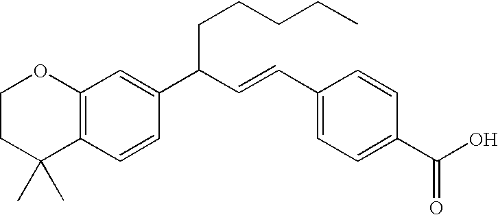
C12=C(C=CC(C(C=CC3=CC=C(C(O)=O)C=C3)CCCCC)=C1)C(C)(C)CCO2
